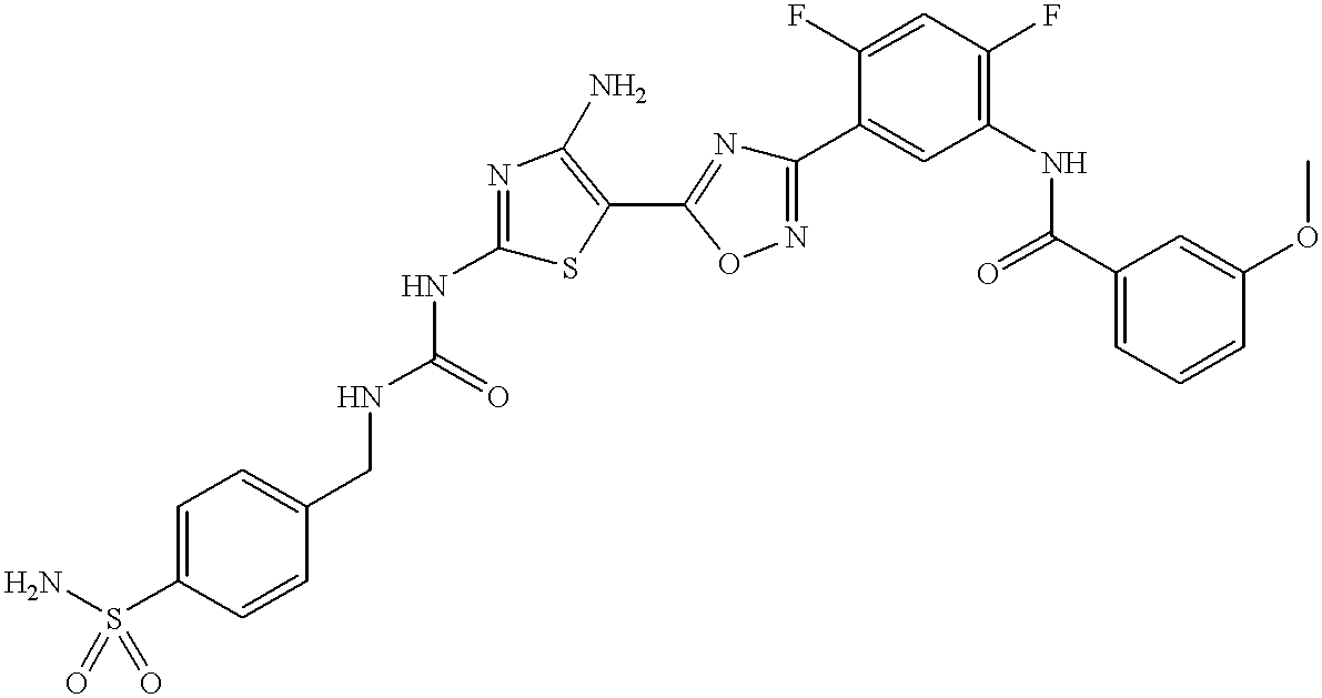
N(C1=NC(N)=C(C2=NC(C3=CC(NC(C4=CC=CC(OC)=C4)=O)=C(F)C=C3F)=NO2)S1)C(NCC1=CC=C(S(N)(=O)=O)C=C1)=O
